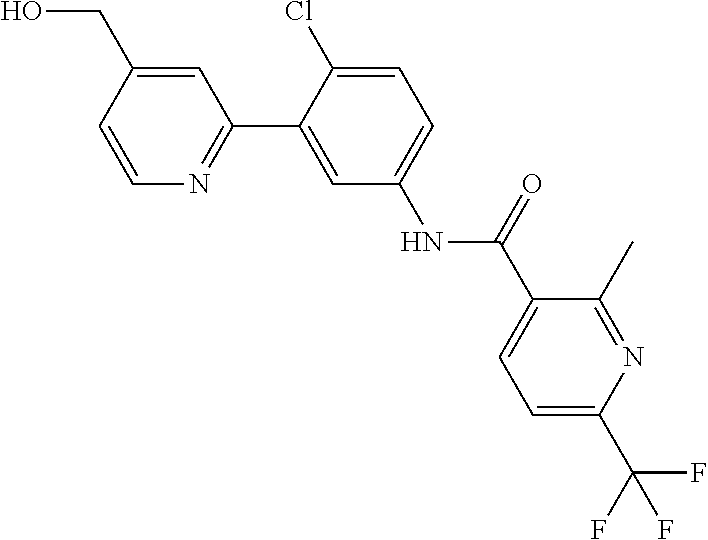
C1=C(CO)C=CN=C1C1=CC(NC(C2=CC=C(C(F)(F)F)N=C2C)=O)=CC=C1Cl
